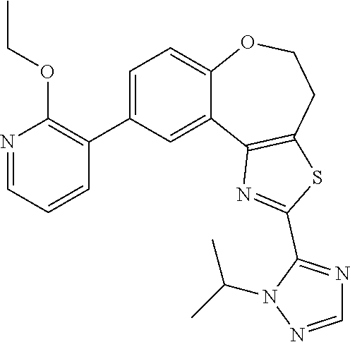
C1=C(C2=C(OCC)N=CC=C2)C=C2C(=C1)OCCC1=C2N=C(C2=NC=NN2C(C)C)S1
